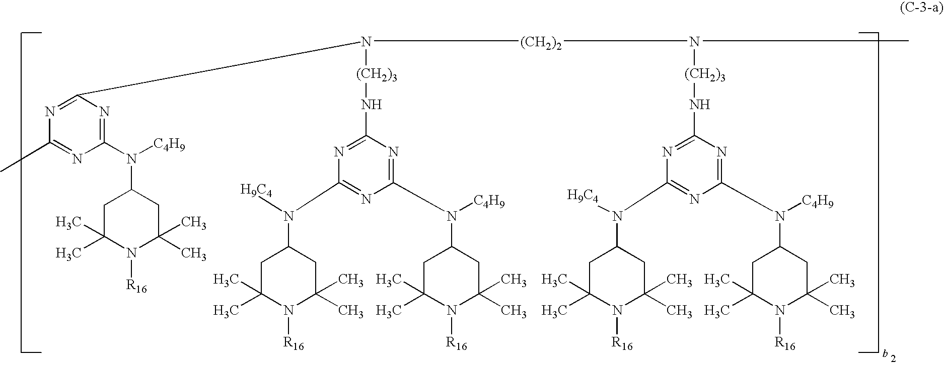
N1=C(N([(CH2)3]NC2=NC(N([H9C4])C3CC(C)(C)N([R16])C(C)(C)C3)=NC(N([C4H9])C3CC(C)(C)N([R16])C(C)(C)C3)=N2)[(CH2)2]N(C)[(CH2)3]NC2=NC(N([H9C4])C3CC(C)(C)N([R16])C(C)(C)C3)=NC(N([C4H9])C3CC(C)(C)N([R16])C(C)(C)C3)=N2)N=C(N([C4H9])C2CC(C)(C)N([R16])C(C)(C)C2)N=C1C
